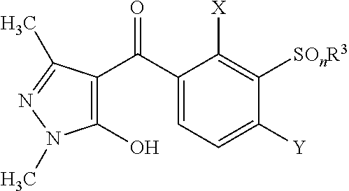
C1(C(=O)C2=C(O)N(C)N=C2C)=CC=C([Y])C([SOnR3])=C1[X]
